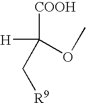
[H]C(C[R9])([COOH])OC
